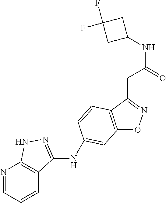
C12=C(C(CC(NC3CC(F)(F)C3)=O)=NO1)C=CC(NC1=NNC3=C1C=CC=N3)=C2
